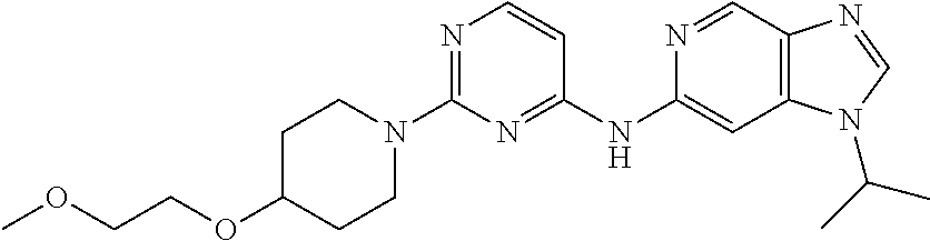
C1(N2CCC(OCCOC)CC2)=NC=CC(NC2=CC3=C(C=N2)N=CN3C(C)C)=N1
